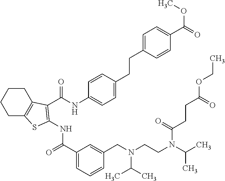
C1C2=C(CCC1)C(C(NC1=CC=C(CCC3=CC=C(C(=O)OC)C=C3)C=C1)=O)=C(NC(=O)C1=CC=CC(CN(CCN(C(C)C)C(CCC(OCC)=O)=O)C(C)C)=C1)S2
